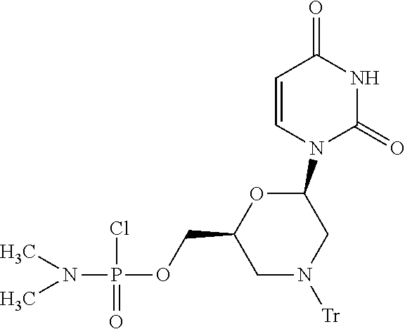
O=C1C=CN(C2OC(COP(N(C)C)(Cl)=O)CN([Tr])C2)C(=O)N1
